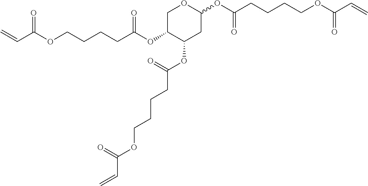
C(C(OCCCCC(OC1C(OC(=O)CCCCOC(=O)C=C)CC(OC(=O)CCCCOC(=O)C=C)OC1)=O)=O)=C
